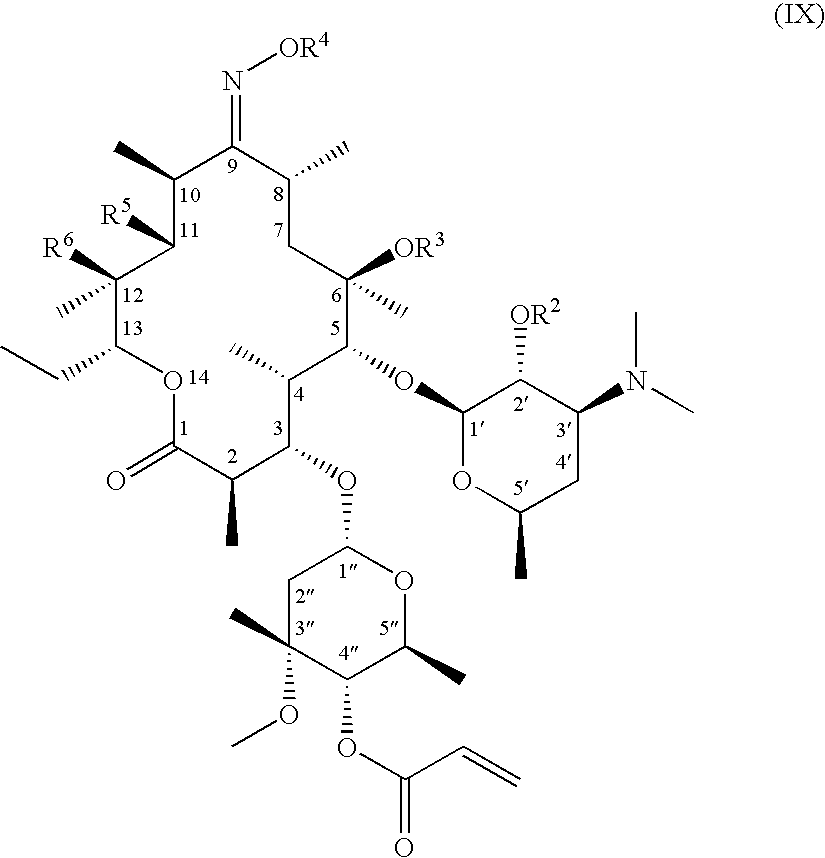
O1C(=O)C(C)C(OC2CC(C)(OC)C(OC(C=C)=O)C(C)O2)C(C)C(OC2OC(C)CC(N(C)C)C2[OR2])C(C)([OR3])CC(C)C(=N[OR4])C(C)C([R5])C(C)([R6])C1CC
